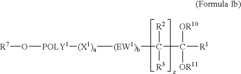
[(X1)a]([(EW1)b]C(C([R1])([OR10])[OR11])([R2])[R3])[POLY1]O[R7]
